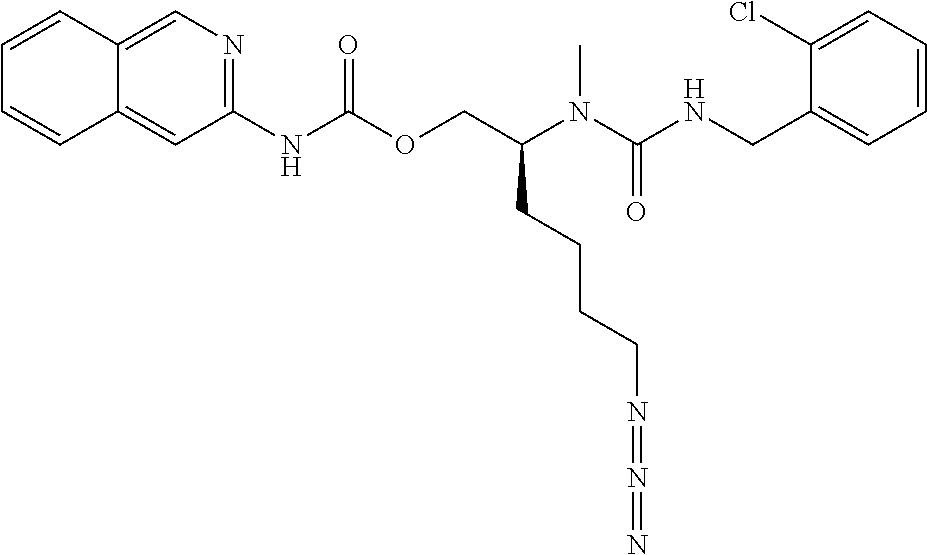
C1=C(Cl)C(CNC(N(C(COC(NC2=NC=C3C(=C2)C=CC=C3)=O)CCCCN=N=N)C)=O)=CC=C1
